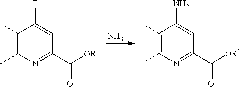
C1(C)=C(C)N=C(C([OR1])=O)C=C1F.N.C1(C)=C(C)N=C(C([OR1])=O)C=C1N
